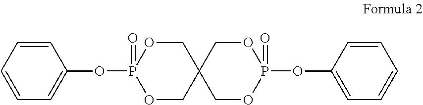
C1(OP2(=O)OCC3(CO2)COP(OC2=CC=CC=C2)(=O)OC3)=CC=CC=C1
